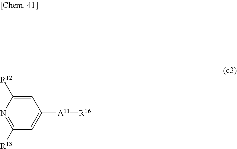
N1=C([R13])C=C([A11][R16])C=C1[R12]
